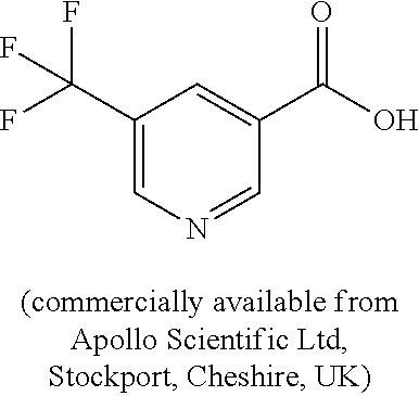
C1(C(F)(F)F)=CN=CC(C(O)=O)=C1
